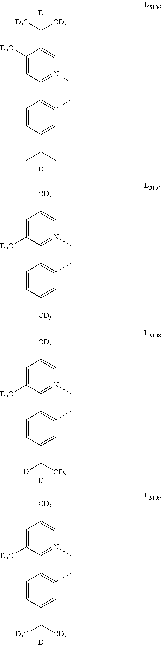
C1(C2=C(C)C=C(C(C)(C)[D])C=C2)=N(C)C=C(C([D3C])([CD3])[D])C([D3C])=C1.C1(C2=C(C)C=C([CD3])C=C2)=N(C)C=C([CD3])C=C1[D3C].C1(C2=C(C)C=C(C([CD3])([D])[D])C=C2)=N(C)C=C([CD3])C=C1[D3C].C1(C2=C(C)C=C(C([CD3])([D3C])[D])C=C2)=N(C)C=C([CD3])C=C1[D3C]
